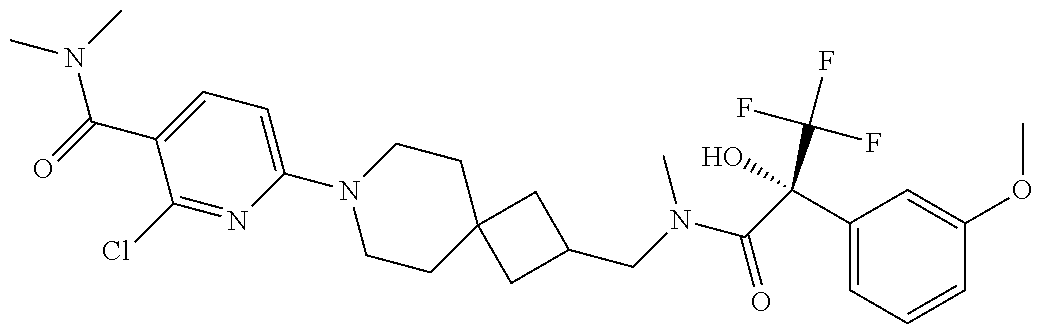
CN(C)C(=O)C1=CC=C(N2CCC3(CC2)CC(CN(C(C(C2=CC=CC(OC)=C2)(O)C(F)(F)F)=O)C)C3)N=C1Cl
